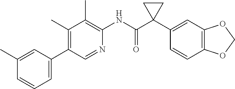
C1(C)=CC(C2=C(C)C(C)=C(NC(C3(C4=CC5=C(C=C4)OCO5)CC3)=O)N=C2)=CC=C1
